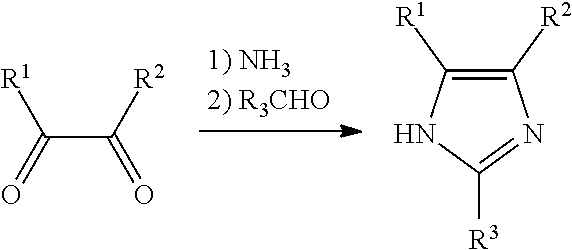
C(C([R2])=O)(=O)[R1].C1([R2])=C([R1])NC([R3])=N1
